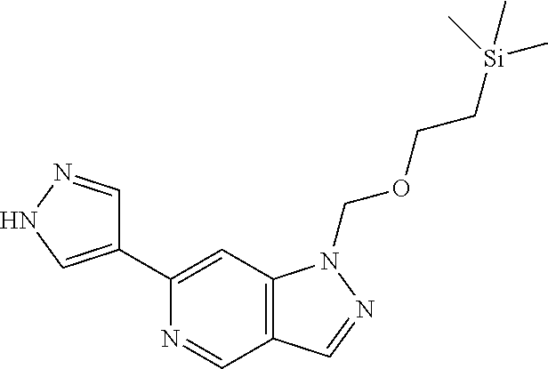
N1=CC2=C(C=C1C1=CNN=C1)N(COCC[Si](C)(C)C)N=C2
